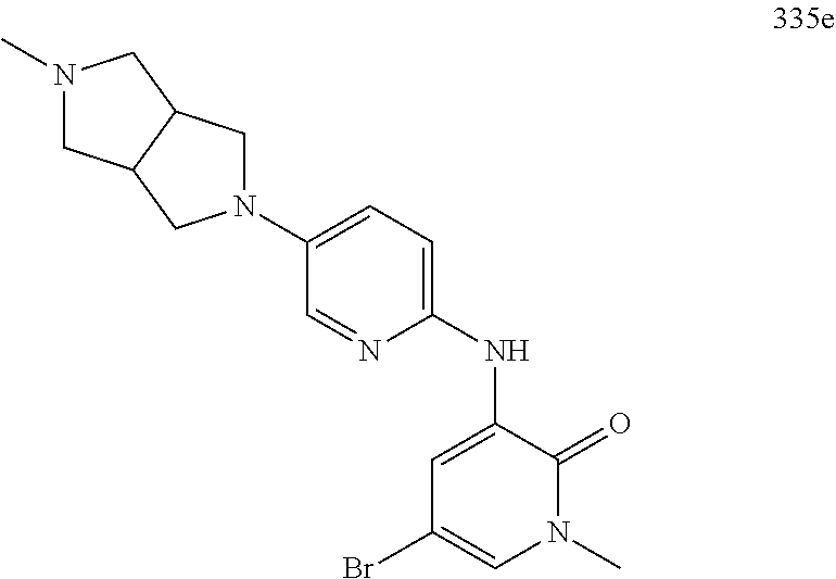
C1=C(NC2=CC=C(N3CC4C(C3)CN(C)C4)C=N2)C(=O)N(C)C=C1Br
